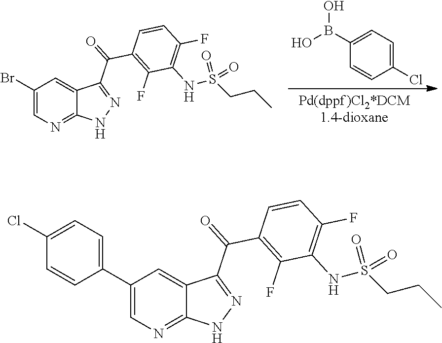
N1=C(C(C2=C(F)C(NS(CCC)(=O)=O)=C(F)C=C2)=O)C2=CC(Br)=CN=C2N1.OB(C1=CC=C(Cl)C=C1)O.N1=C(C(C2=C(F)C(NS(CCC)(=O)=O)=C(F)C=C2)=O)C2=CC(C3=CC=C(Cl)C=C3)=CN=C2N1
